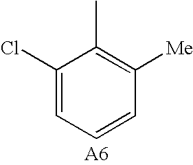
C1(Cl)=CC=CC([Me])=C1C
